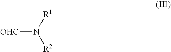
[OHC]N([R1])[R2]
